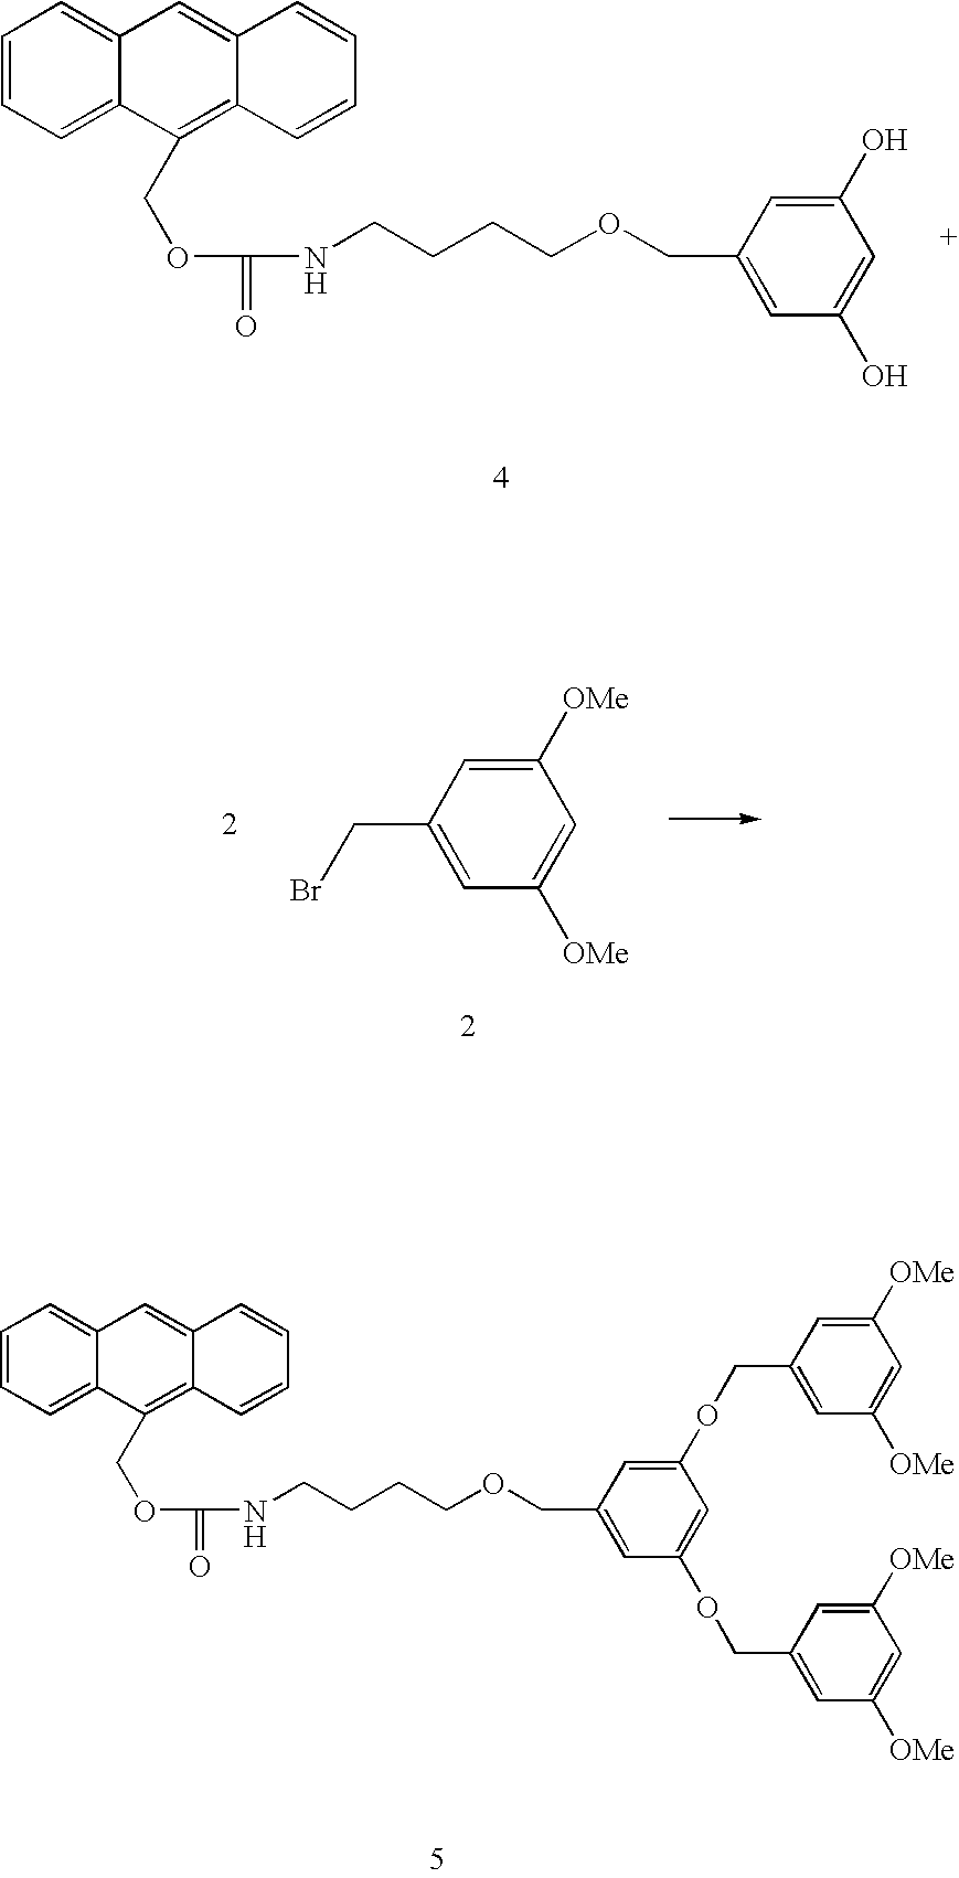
C1=CC=C2C(=C1)C=C1C(=C2COC(NCCCCOCC2=CC(OCC3=CC([OMe])=CC([OMe])=C3)=CC(OCC3=CC([OMe])=CC([OMe])=C3)=C2)=O)C=CC=C1.C1=CC=C2C(=C1)C=C1C(=C2COC(NCCCCOCC2=CC(O)=CC(O)=C2)=O)C=CC=C1.C1([OMe])=CC(CBr)=CC([OMe])=C1
